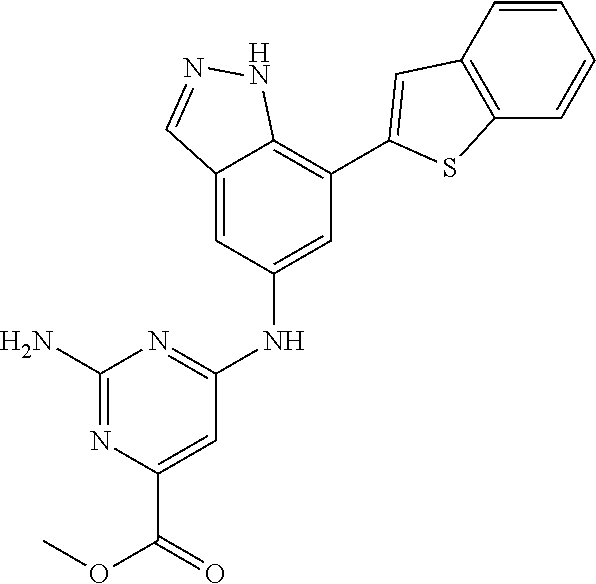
C12=CC(NC3=NC(N)=NC(C(=O)OC)=C3)=CC(C3=CC4=C(C=CC=C4)S3)=C1NN=C2
